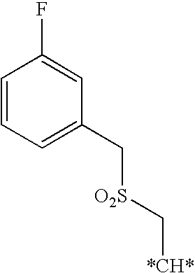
C1=CC=C(C[O2S]C[*CH*])C=C1F
